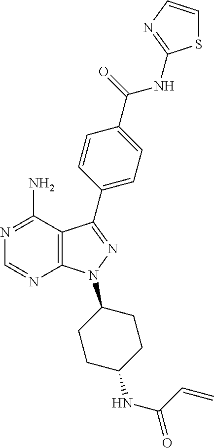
C12=C(C(N)=NC=N1)C(C1=CC=C(C(NC3=NC=CS3)=O)C=C1)=NN2C1CCC(NC(=O)C=C)CC1
